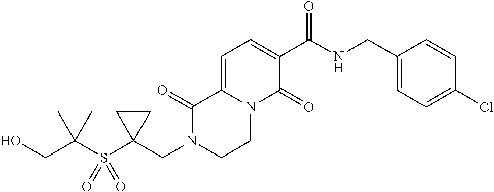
C1=C2N(C(=O)C(C(NCC3=CC=C(Cl)C=C3)=O)=C1)CCN(CC1(S(C(CO)(C)C)(=O)=O)CC1)C2=O
